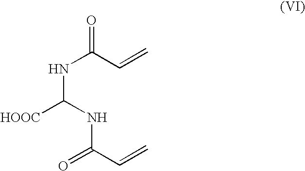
[HOOC]C(NC(C=C)=O)NC(C=C)=O
